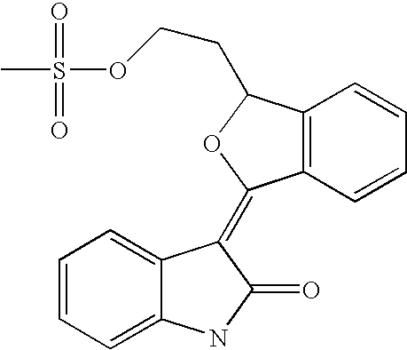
C1=CC=C2C(=C1)C(=C1C3=C(C(CCOS(C)(=O)=O)O1)C=CC=C3)C(=O)N2
